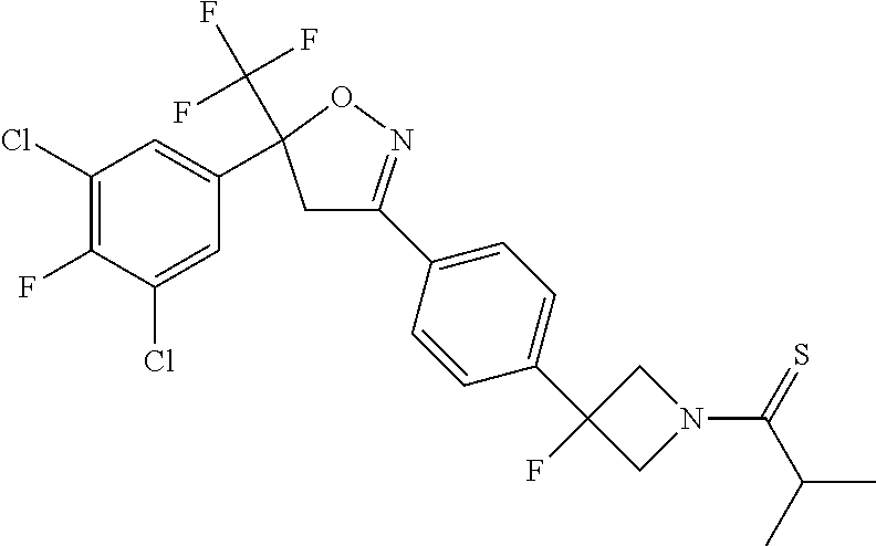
C1(Cl)=C(F)C(Cl)=CC(C2(C(F)(F)F)CC(C3=CC=C(C4(F)CN(C(=S)C(C)C)C4)C=C3)=NO2)=C1
